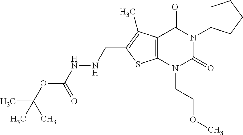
C12=C(N(CCOC)C(=O)N(C3CCCC3)C1=O)SC(CNNC(OC(C)(C)C)=O)=C2C
